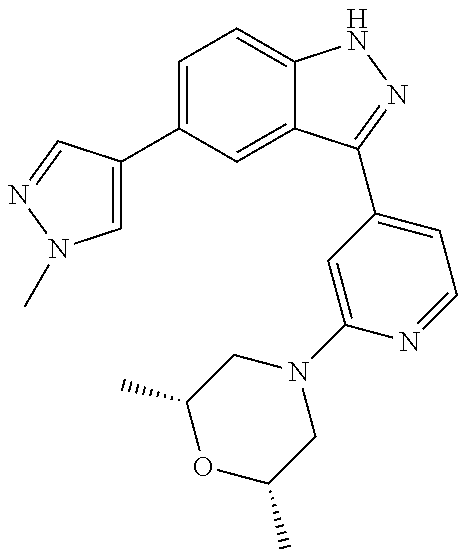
C1(C2=CN(C)N=C2)=CC=C2C(=C1)C(C1=CC=NC(N3CC(C)OC(C)C3)=C1)=NN2
